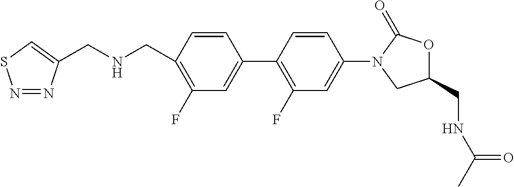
C1(CNCC2=CSN=N2)=C(F)C=C(C2=C(F)C=C(N3CC(CNC(C)=O)OC3=O)C=C2)C=C1
